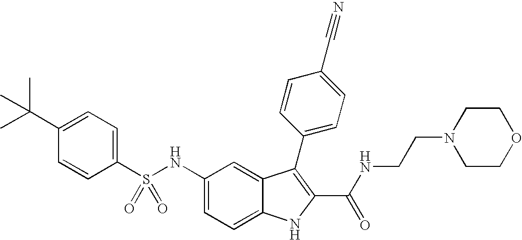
C1(C(C)(C)C)=CC=C(S(NC2=CC=C3C(=C2)C(C2=CC=C(C#N)C=C2)=C(C(NCCN2CCOCC2)=O)N3)(=O)=O)C=C1
